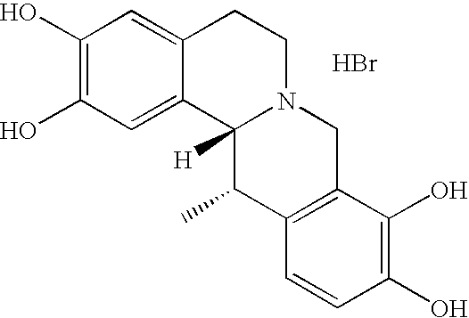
Br.C1(O)=C(O)C=C2C(=C1)C1([H])N(CC2)CC2=C(C1C)C=CC(O)=C2O
